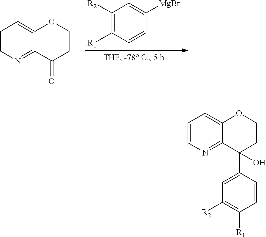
C1=CN=C2C(=C1)OCCC2=O.C1([R2])=C([R1])C=CC([MgBr])=C1.C1=CN=C2C(=C1)OCCC2(C1=CC([R2])=C([R1])C=C1)O
